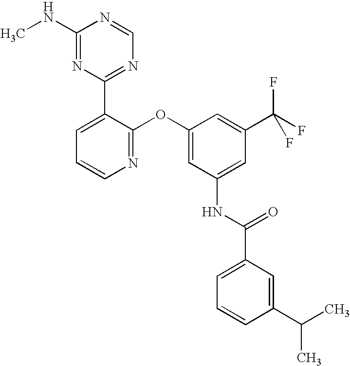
C1(NC)=NC(C2=CC=CN=C2OC2=CC(NC(C3=CC=CC(C(C)C)=C3)=O)=CC(C(F)(F)F)=C2)=NC=N1
